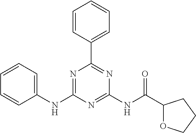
C1(NC2=NC(C3=CC=CC=C3)=NC(NC(C3OCCC3)=O)=N2)=CC=CC=C1
